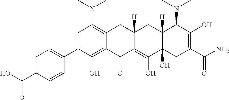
C(C1=CC=C(C2=CC(N(C)C)=C3C(=C2O)C(=O)C2=C(O)C4(O)C([H])(CC2([H])C3)C(N(C)C)C(O)=C(C(N)=O)C4)C=C1)(O)=O
